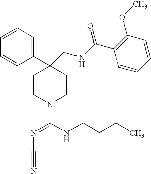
C1=CC=CC(C2(CNC(C3=C(OC)C=CC=C3)=O)CCN(C(NCCCC)=NC#N)CC2)=C1
